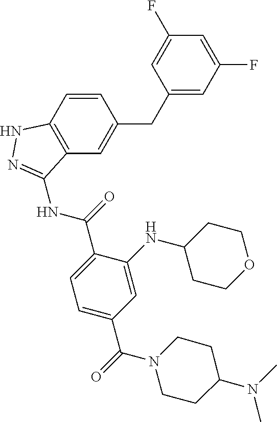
C1=CC2=C(C=C1CC1=CC(F)=CC(F)=C1)C(NC(=O)C1=CC=C(C(=O)N3CCC(N(C)C)CC3)C=C1NC1CCOCC1)=NN2
